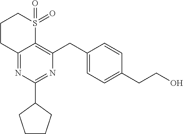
C12=NC(C3CCCC3)=NC(CC3=CC=C(CCO)C=C3)=C1S(=O)(=O)CCC2
